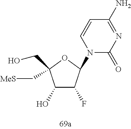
C1(O)C(F)C(N2C(=O)N=C(N)C=C2)OC1(C[MeS])CO
